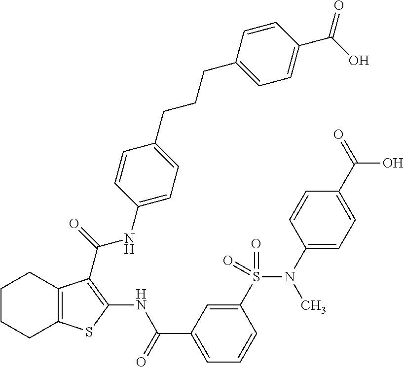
C1(S(N(C2=CC=C(C(=O)O)C=C2)C)(=O)=O)=CC(C(=O)NC2=C(C(=O)NC3=CC=C(CCCC4=CC=C(C(O)=O)C=C4)C=C3)C3=C(S2)CCCC3)=CC=C1
